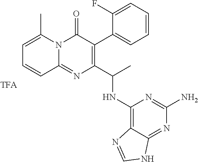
C1=C(C)N2C(=NC(C(C)NC3=C4C(=NC(N)=N3)NC=N4)=C(C3=CC=CC=C3F)C2=O)C=C1
